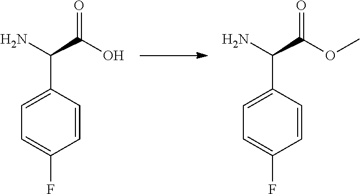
C1=C(C(N)C(O)=O)C=CC(F)=C1.C1=C(C(N)C(OC)=O)C=CC(F)=C1
